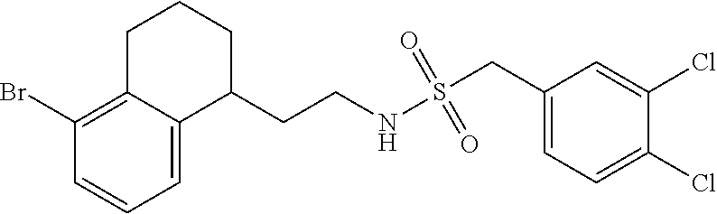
C1(Br)=C2C(=CC=C1)C(CCNS(CC1=CC=C(Cl)C(Cl)=C1)(=O)=O)CCC2
